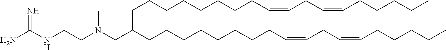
C(CCCCCCC=CCC=CCCCCC)CC(CCCCCCCCC=CCC=CCCCCC)CN(CCNC(N)=N)C
